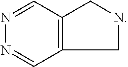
N1=CC2=C(C=N1)CNC2
